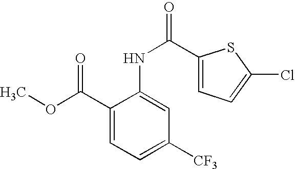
C1(NC(=O)C2=CC=C(Cl)S2)=CC([CF3])=CC=C1C(OC)=O
